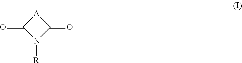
[A]1C(=O)N([R])C1=O
